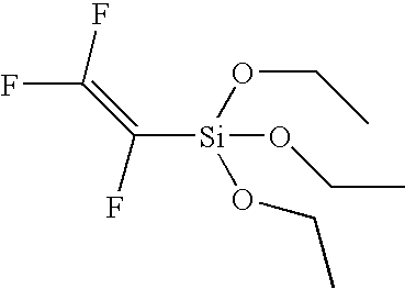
C(=C(F)F)(F)[Si](OCC)(OCC)OCC
